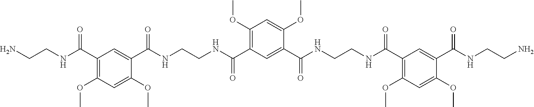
C1(OC)=C(C(NCCNC(C2=CC(C(NCCN)=O)=C(OC)C=C2OC)=O)=O)C=C(C(NCCNC(C2=C(OC)C=C(OC)C(C(NCCN)=O)=C2)=O)=O)C(OC)=C1
